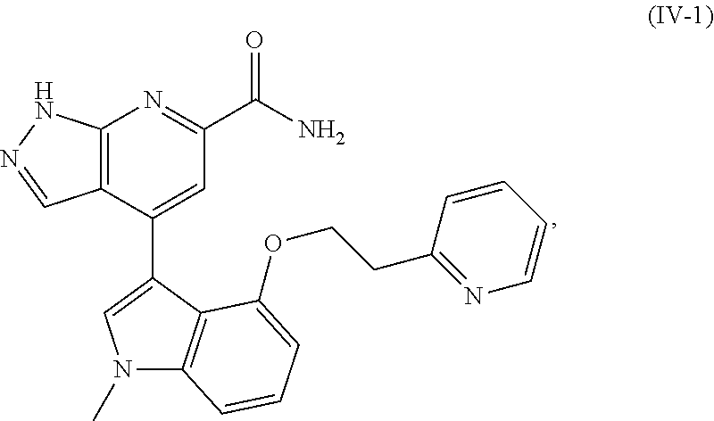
C12=C(C(C3=CN(C)C4=C3C(OCCC3=NC=CC=C3)=CC=C4)=CC(C(N)=O)=N1)C=NN2
